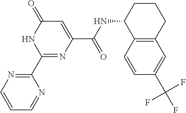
C1=CN=C(C2=NC(C(NC3C4=C(CCC3)C=C(C(F)(F)F)C=C4)=O)=CC(=O)N2)N=C1
